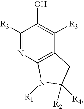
C1([R3])=NC2=C(C([R3])=C1O)CC([R4])([R2])N2[R1]
